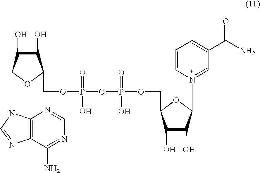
C1(O)C(O)C(N2C3=C(N=C2)C(N)=NC=N3)OC1COP(OP(OCC1C(O)C(O)C(N2=CC(C(N)=O)=CC=C2)O1)(=O)O)(O)=O
